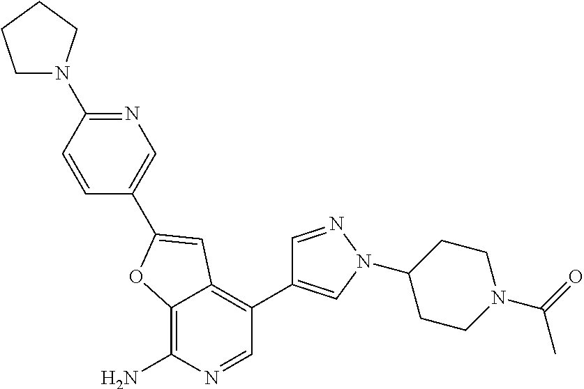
C12=C(N)N=CC(C3=CN(C4CCN(C(C)=O)CC4)N=C3)=C1C=C(C1=CN=C(N3CCCC3)C=C1)O2
